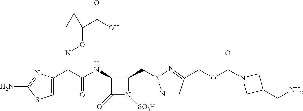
N(C(C(C1=CSC(N)=N1)=NOC1(C(=O)O)CC1)=O)C1C(CN2N=CC(COC(N3CC(CN)C3)=O)=N2)N([SO3H])C1=O
